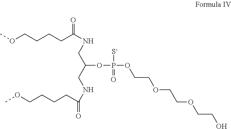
O(CCCCC(NCC(CNC(CCCCOC)=O)OP(OCCOCCOCCO)([S-])=O)=O)C
